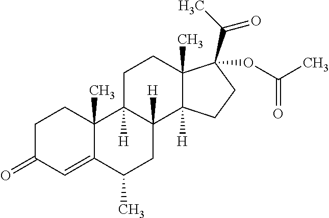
C1C(=O)C=C2C(C)(C1)C1([H])C([H])(CC2C)C2([H])C(C)(CC1)C(OC(C)=O)(C(C)=O)CC2
